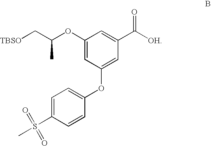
C1(OC(C[TBSO])C)=CC(OC2=CC=C(S(C)(=O)=O)C=C2)=CC(C([OH])=O)=C1
